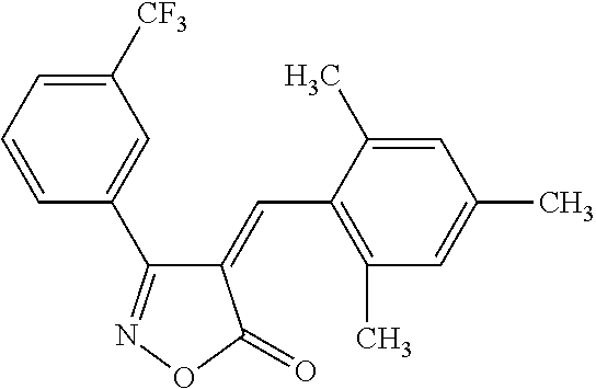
C1(=CC2=C(C)C=C(C)C=C2C)C(C2=CC([CF3])=CC=C2)=NOC1=O
